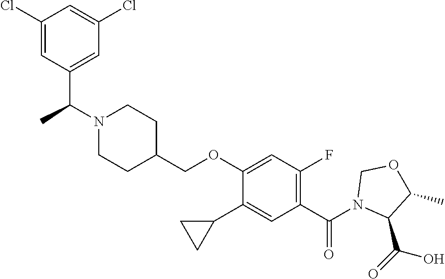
C1(COC2=CC(F)=C(C(N3C(C(=O)O)C(C)OC3)=O)C=C2C2CC2)CCN(C(C2=CC(Cl)=CC(Cl)=C2)C)CC1
